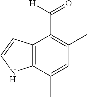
C1(C)=C(C(=O)[H])C2=C(C(C)=C1)NC=C2
